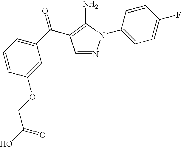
C1(N2N=CC(C(C3=CC=CC(OCC(O)=O)=C3)=O)=C2N)=CC=C(F)C=C1
